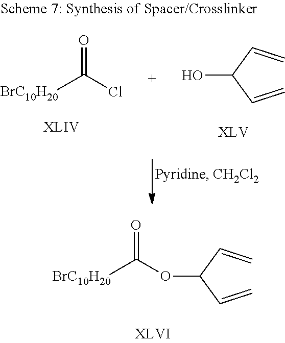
[BrC10H20]C(Cl)=O.C=CC(C=C)O.C=CC(C=C)OC([BrC10H20])=O
